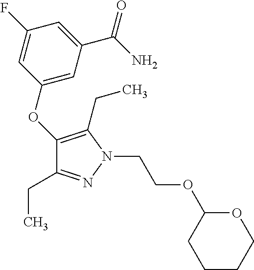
C1(OC2=CC(C(N)=O)=CC(F)=C2)=C(CC)N(CCOC2CCCCO2)N=C1CC
